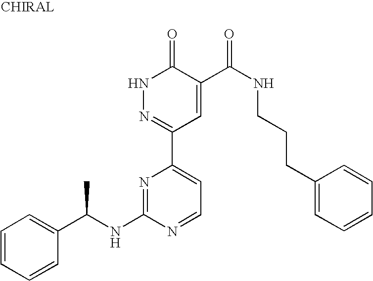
N1N=C(C2=CC=NC(NC(C3=CC=CC=C3)C)=N2)C=C(C(NCCCC2=CC=CC=C2)=O)C1=O
